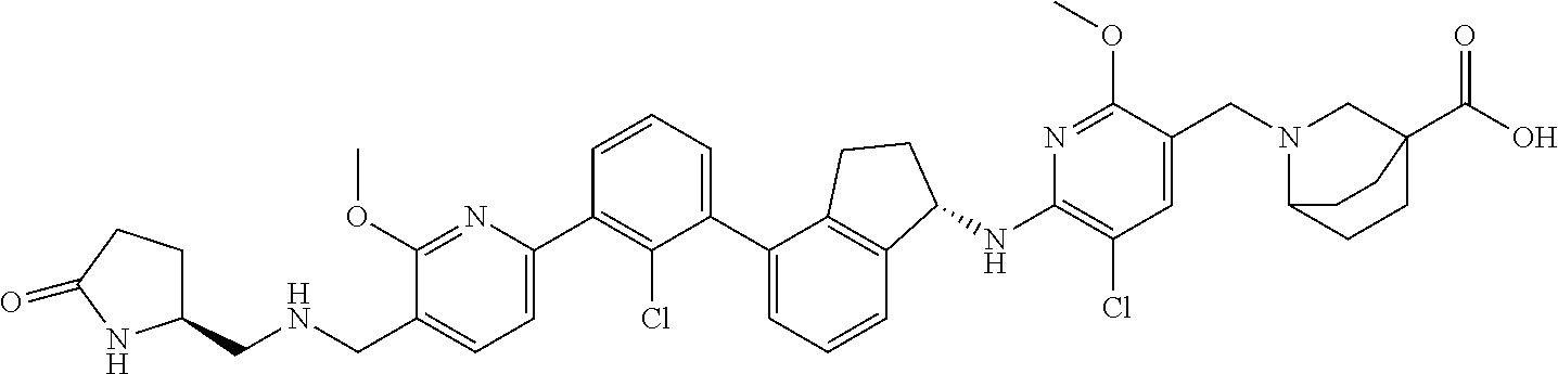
C1(CNCC2=CC=C(C3=C(Cl)C(C4=CC=CC5=C4CCC5NC4=C(Cl)C=C(CN5CC6(C(O)=O)CCC5CC6)C(OC)=N4)=CC=C3)N=C2OC)CCC(=O)N1
